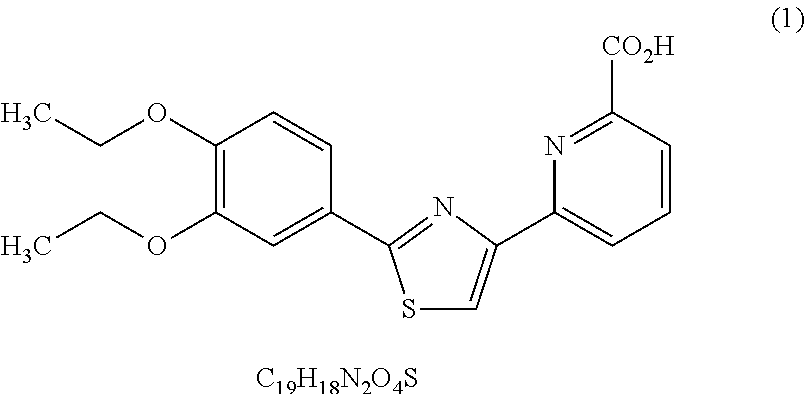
C1(OCC)=C(OCC)C=C(C2=NC(C3=CC=CC([CO2H])=N3)=CS2)C=C1.[C19H18N2O4S]
